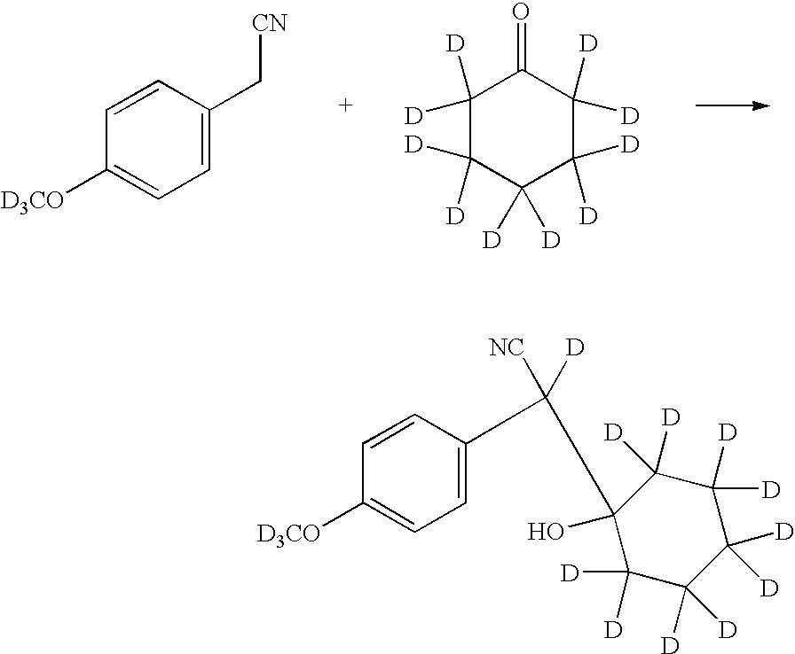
C1=CC(C[CN])=CC=C1[D3CO].C1([D])([D])C([D])([D])C([D])([D])C([D])([D])C([D])([D])C1=O.C1(O)(C(C2=CC=C([D3CO])C=C2)([NC])[D])C([D])([D])C([D])([D])C([D])([D])C([D])([D])C1([D])[D]
